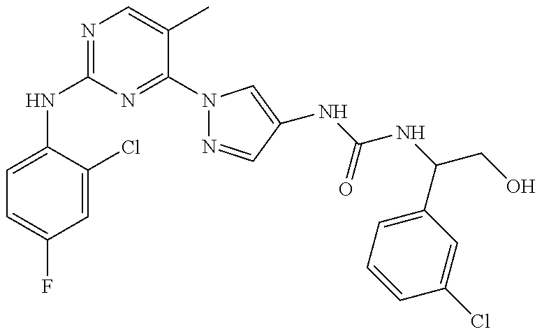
C1(NC2=NC=C(C)C(N3N=CC(NC(NC(CO)C4=CC=CC(Cl)=C4)=O)=C3)=N2)=CC=C(F)C=C1Cl
